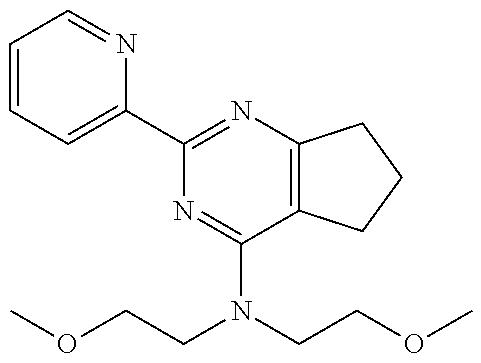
C1=CC=C(C2=NC3=C(C(N(CCOC)CCOC)=N2)CCC3)N=C1
